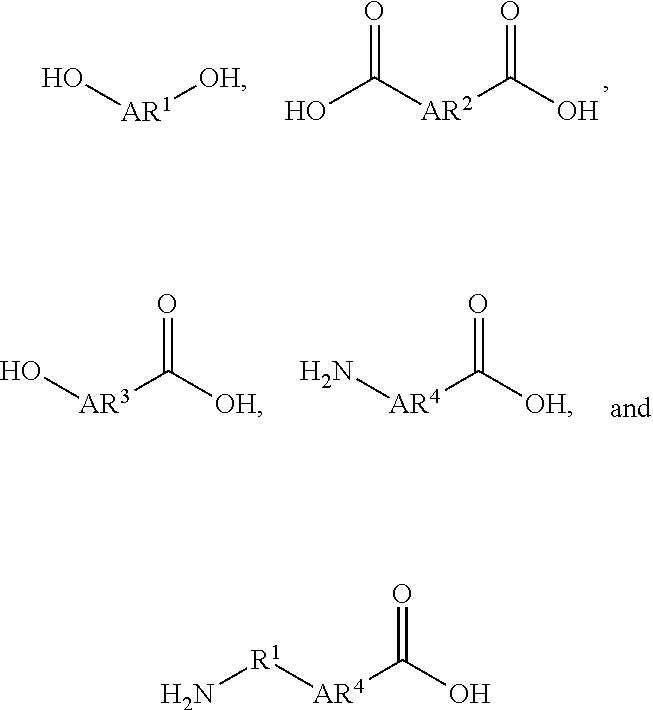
O[AR1][OH].C([AR2]C(O)=O)(O)=O.O[AR3]C([OH])=O.N[AR4]C([OH])=O.[R1]([AR4]C(O)=O)N
